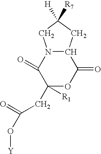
C1([R1])(CC(=O)O[Y])OC(=O)C2N(C1=O)CC([R7])([H])C2
